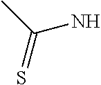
CC(=S)N
